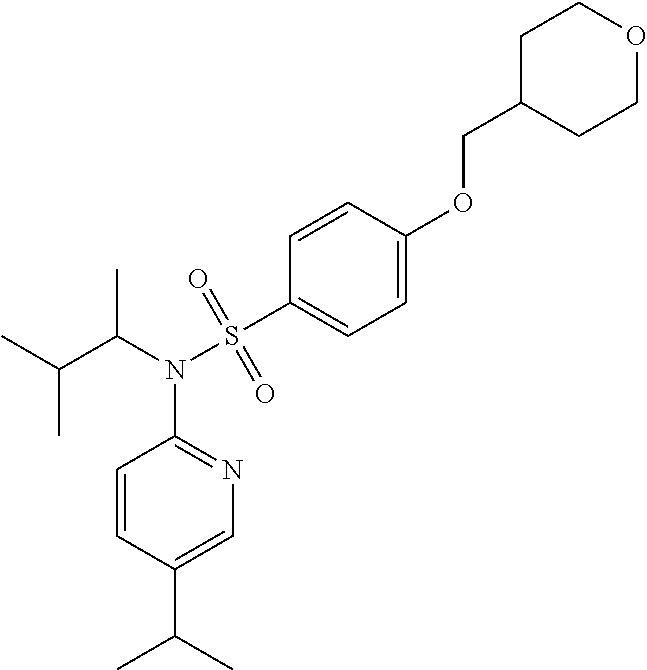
CC(C(N(S(C1=CC=C(OCC2CCOCC2)C=C1)(=O)=O)C1=NC=C(C(C)C)C=C1)C)C
